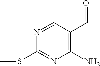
C1(N)=C(C=O)C=NC(SC)=N1
